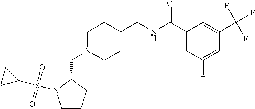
C(N1CCC(CNC(C2=CC(F)=CC(C(F)(F)F)=C2)=O)CC1)C1N(S(C2CC2)(=O)=O)CCC1
